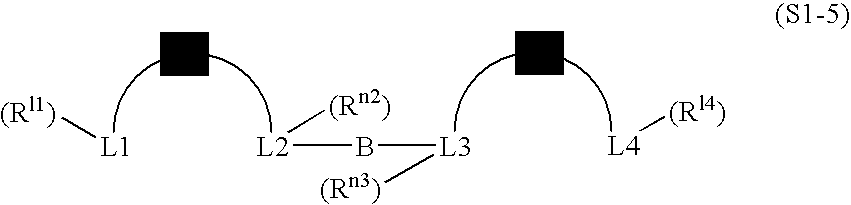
[(Rl1)][L1].[L2](B[L3][(Rn3)])[(Rn2)].[(Rl4)][L4]
